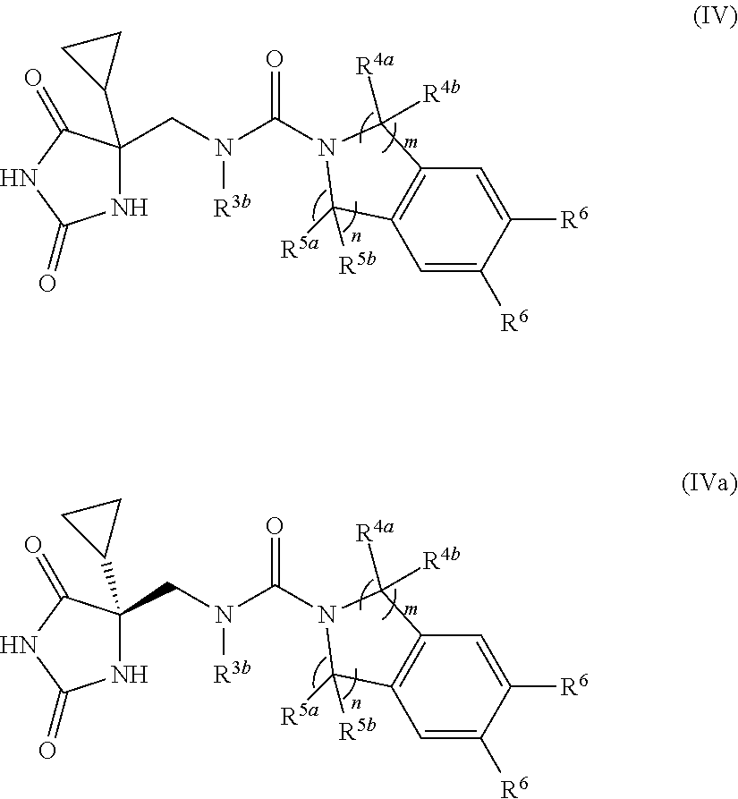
N1C(C2CC2)(CN([R3b])C(=O)N2C([R4a])([R4b])C3=C(C=C([R6])C([R6])=C3)C2([R5a])[R5b])C(=O)NC1=O.N1C(C2CC2)(CN([R3b])C(=O)N2C([R4a])([R4b])C3=C(C=C([R6])C([R6])=C3)C2([R5a])[R5b])C(=O)NC1=O
